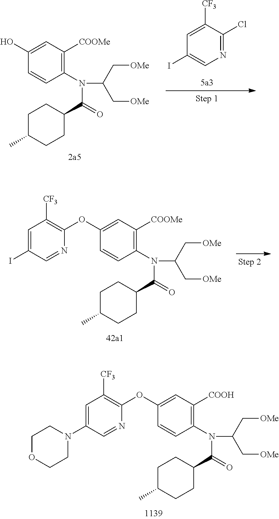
N1=C(Cl)C([CF3])=CC(I)=C1.C1(N(C(=O)C2CCC(C)CC2)C(C[OMe])C[OMe])=C([COOMe])C=C(O)C=C1.C1(N(C(=O)C2CCC(C)CC2)C(C[OMe])C[OMe])=C([COOMe])C=C(OC2=C([CF3])C=C(I)C=N2)C=C1.C1(N(C(=O)C2CCC(C)CC2)C(C[OMe])C[OMe])=C([COOH])C=C(OC2=C([CF3])C=C(N3CCOCC3)C=N2)C=C1
